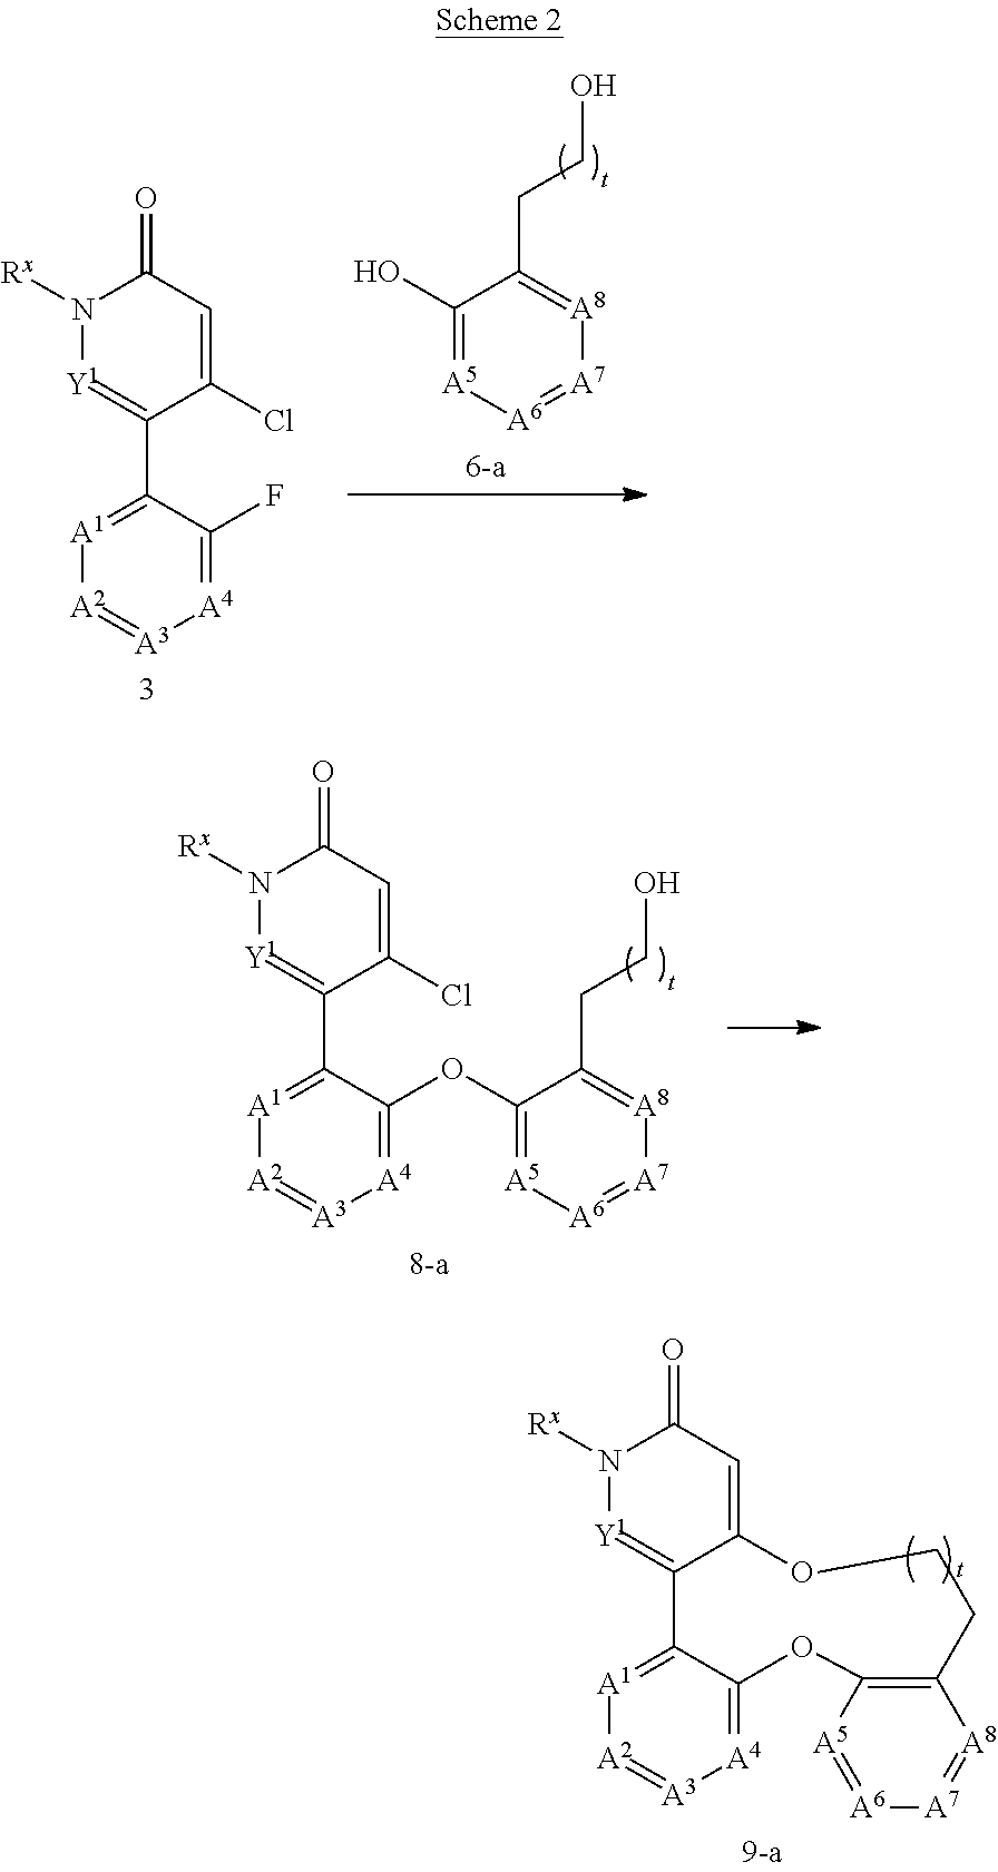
[A7]1=[A6][A5]=C(O)C(CCO)=[A8]1.[A4]1=C(F)C(C2=[Y1]N([Rx])C(=O)C=C2Cl)=[A1][A2]=[A3]1.[A4]1=C(OC2=[A5][A6]=[A7][A8]=C2CCO)C(C2=[Y1]N([Rx])C(=O)C=C2Cl)=[A1][A2]=[A3]1.[A4]1=C2C(=[A1][A2]=[A3]1)C1=[Y1]N([Rx])C(=O)C=C1OCCC1=C([A5]=[A6][A7]=[A8]1)O2
